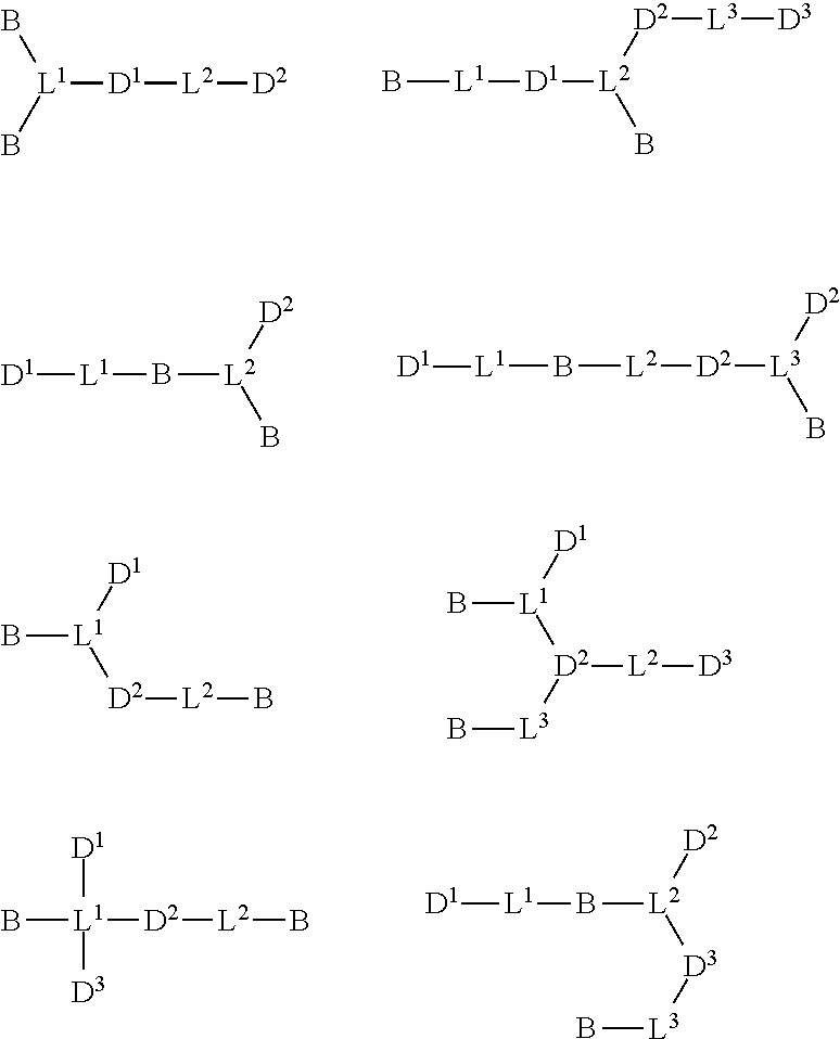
B[L1](B)[D1][L2][D2].B[L1][D1][L2]([D2][L3][D3])B.[D1][L1]B[L2]([D2])B.B([L2][D2][L3]([D2])B)[L1][D1].B[L1]([D1])[D2][L2]B.B[L1]([D1])[D2]([L2][D3])[L3]B.[D1][L1]([D3])([D2][L2]B)B.[D1][L1]B[L2]([D2])[D3][L3]B
